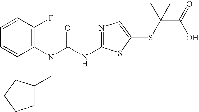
C1=CC(F)=C(N(C(NC2=NC=C(SC(C(O)=O)(C)C)S2)=O)CC2CCCC2)C=C1
